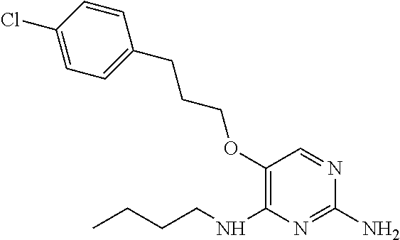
O(C1=C(NCCCC)N=C(N)N=C1)CCCC1=CC=C(Cl)C=C1
